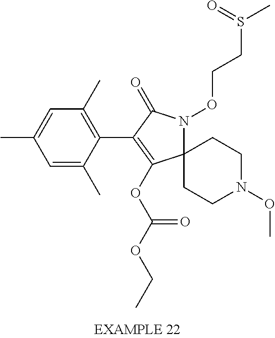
C12(N(OCCS(C)=O)C(=O)C(C3=C(C)C=C(C)C=C3C)=C1OC(OCC)=O)CCN(OC)CC2
